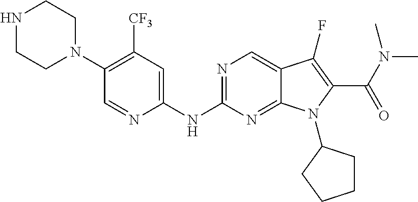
N1=C(NC2=CC([CF3])=C(N3CCNCC3)C=N2)N=C2C(=C1)C(F)=C(C(N(C)C)=O)N2C1CCCC1
